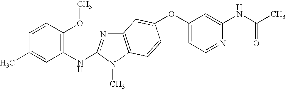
O(C1=CC=NC(NC(C)=O)=C1)C1=CC2=C(N(C)C(NC3=C(OC)C=CC(C)=C3)=N2)C=C1
